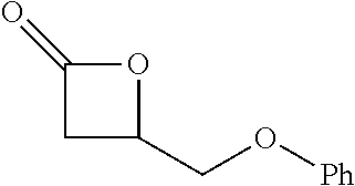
C1C(CO[Ph])OC1=O
